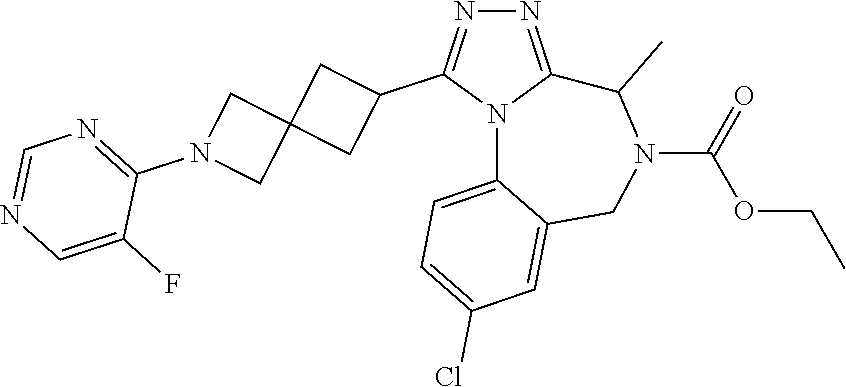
N1=C2N(C(C3CC4(C3)CN(C3=NC=NC=C3F)C4)=N1)C1=CC=C(Cl)C=C1CN(C(=O)OCC)C2C
